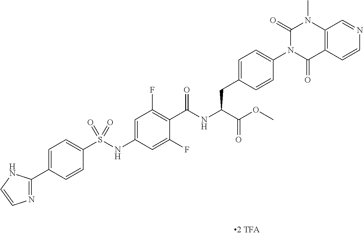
C12=C(C=CN=C1)C(=O)N(C1=CC=C(CC(C(=O)OC)NC(=O)C3=C(F)C=C(NS(C4=CC=C(C5=NC=CN5)C=C4)(=O)=O)C=C3F)C=C1)C(=O)N2C
